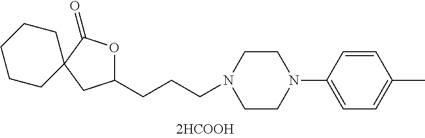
C1(CCCN2CCN(C3=CC=C(C)C=C3)CC2)OC(=O)C2(C1)CCCCC2
